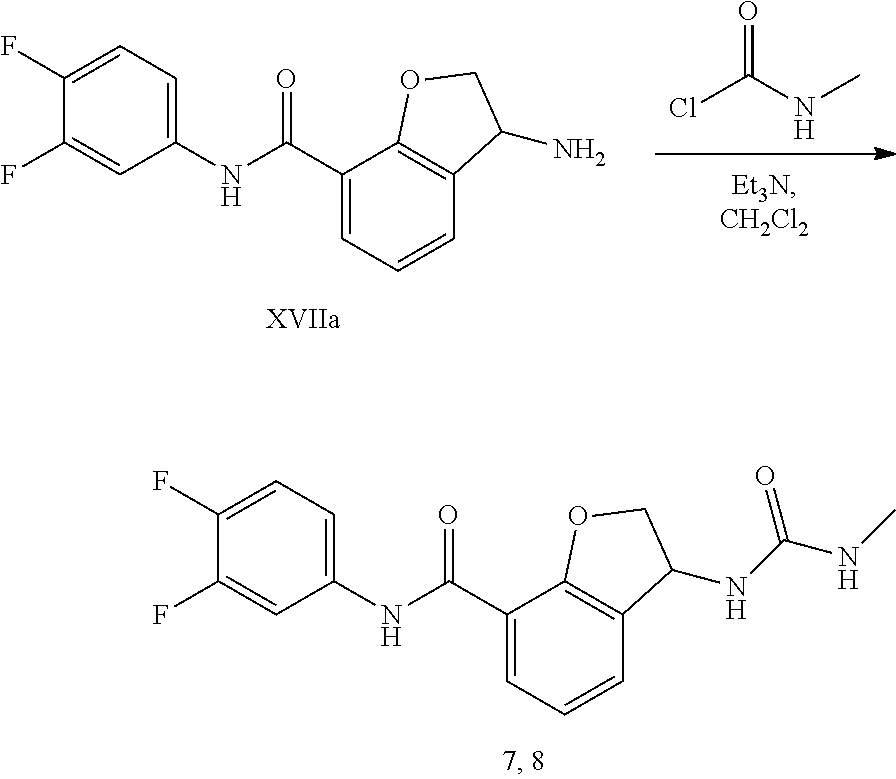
ClC(NC)=O.C1(F)=CC(NC(C2=CC=CC3=C2OCC3N)=O)=CC=C1F.C1(F)=CC(NC(C2=CC=CC3=C2OCC3NC(NC)=O)=O)=CC=C1F
